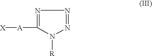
N1=C([A][X])N([R])N=N1
